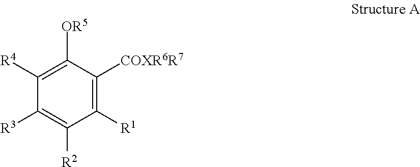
C1([OR5])=C([R4])C([R3])=C([R2])C([R1])=C1[COXR6R7]
